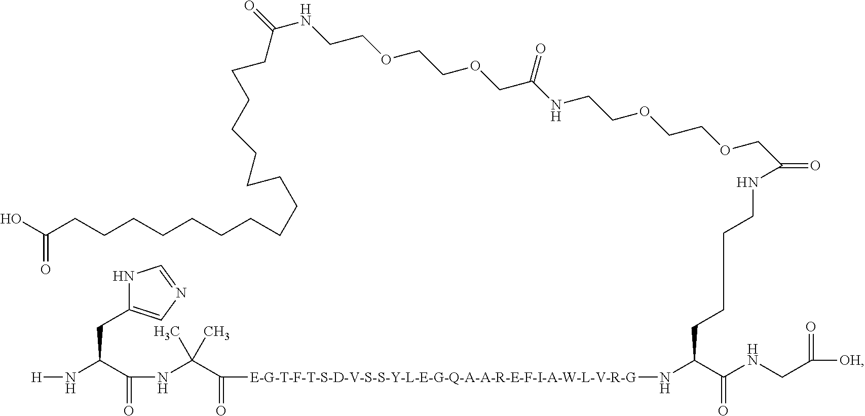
N1C(CC(N[H])C(NC(C([E-G-T-F-T-S-D-V-S-S-Y-L-E-G-Q-A-A-R-E-F-I-A-W-L-V-R-G]NC(C(NCC([OH])=O)=O)CCCCNC(=O)COCCOCCNC(COCCOCCNC(=O)CCCCCCCCCCCCCCCCC(O)=O)=O)=O)(C)C)=O)=CN=C1
